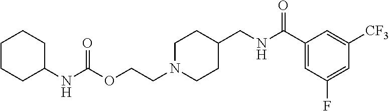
C(CN1CCC(CNC(C2=CC(F)=CC([CF3])=C2)=O)CC1)OC(NC1CCCCC1)=O
